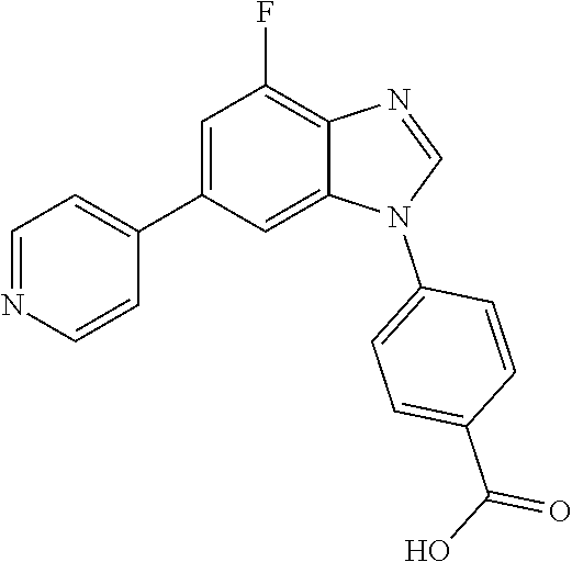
C1=NC2=C(F)C=C(C3=CC=NC=C3)C=C2N1C1=CC=C(C(O)=O)C=C1
